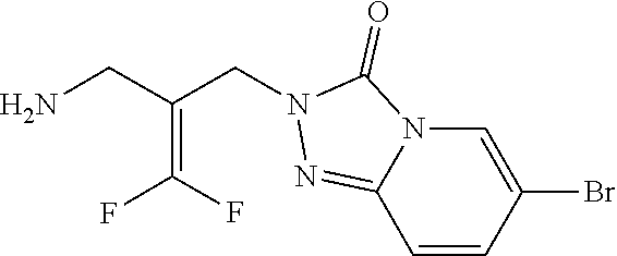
C1=CC2=NN(CC(=C(F)F)CN)C(=O)N2C=C1Br
